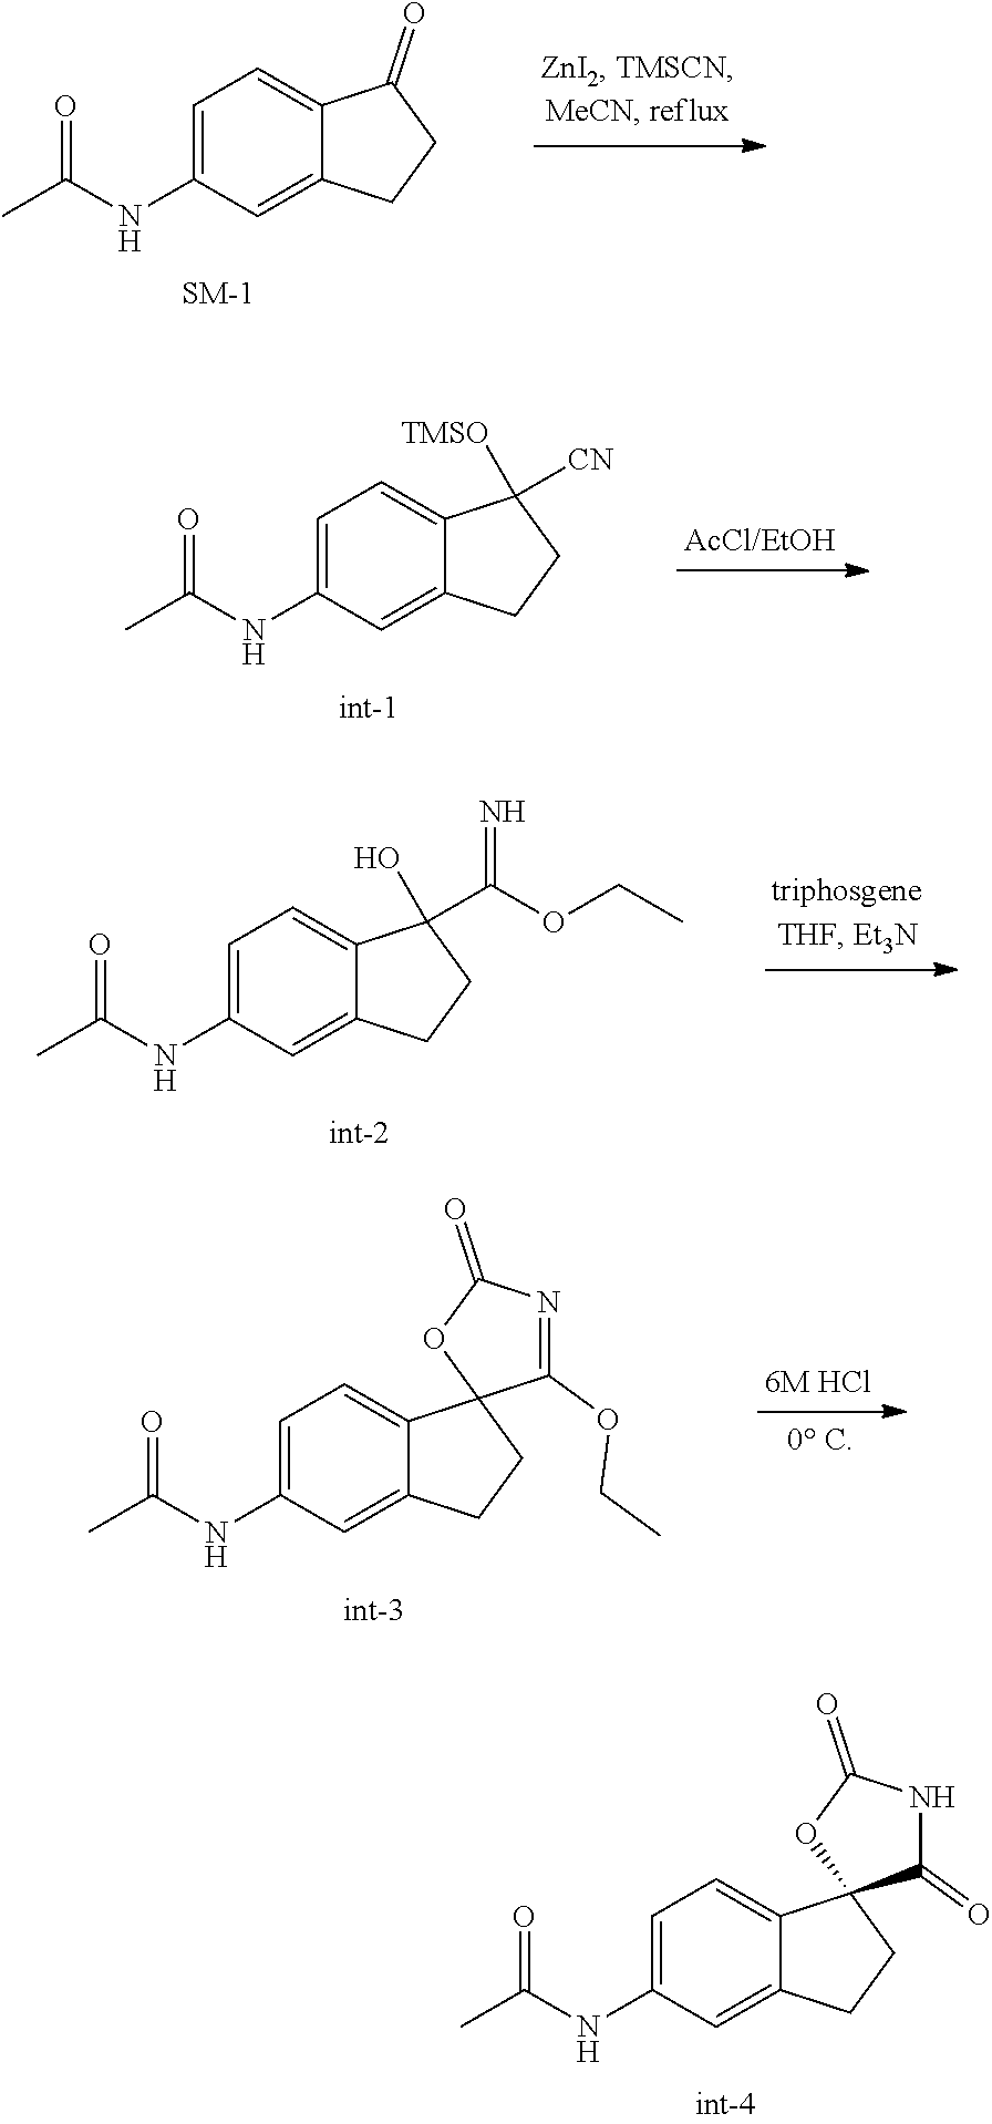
C1=C(NC(C)=O)C=C2C(=C1)C(=O)CC2.C1=C(NC(C)=O)C=C2C(=C1)C([TMSO])([CN])CC2.C1=C(NC(C)=O)C=C2C(=C1)C(O)(C(OCC)=N)CC2.C1=C(NC(C)=O)C=C2C(=C1)C1(CC2)C(OCC)=NC(=O)O1.C1=C(NC(C)=O)C=C2C(=C1)C1(CC2)C(=O)NC(=O)O1
